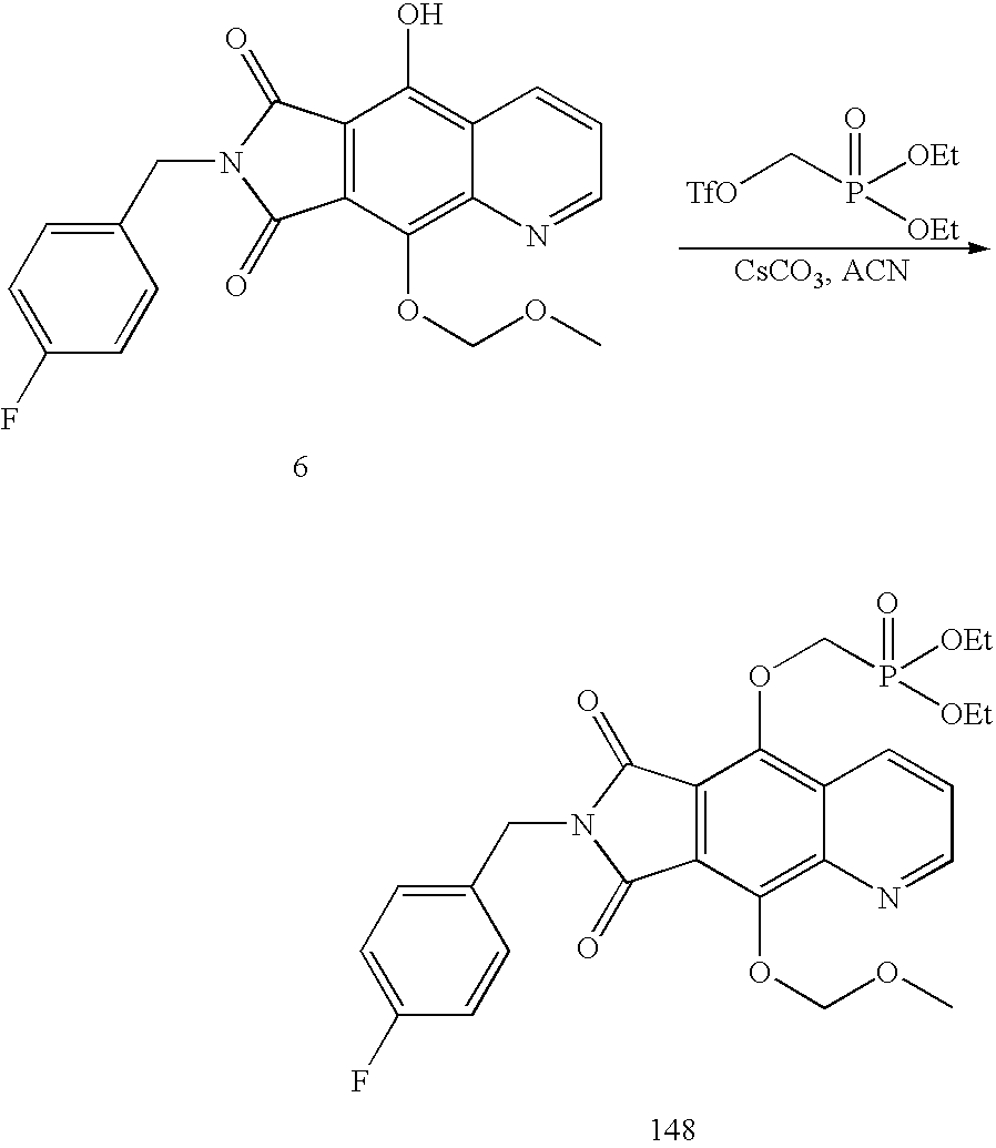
[TfO]CP([OEt])(=O)[OEt].C1(CN2C(=O)C3=C(C2=O)C(O)=C2C(=C3OCOC)N=CC=C2)=CC=C(F)C=C1.C1(CN2C(=O)C3=C(C2=O)C(OCP([OEt])(=O)[OEt])=C2C(=C3OCOC)N=CC=C2)=CC=C(F)C=C1
